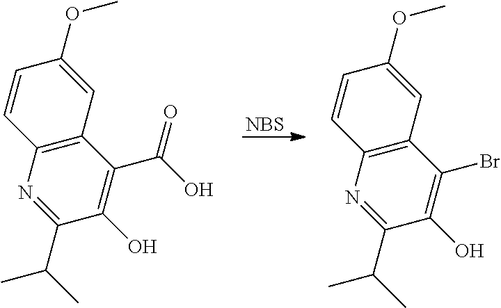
C1(O)=C(C(O)=O)C2=C(N=C1C(C)C)C=CC(OC)=C2.[NBS].C1(O)=C(Br)C2=C(N=C1C(C)C)C=CC(OC)=C2
